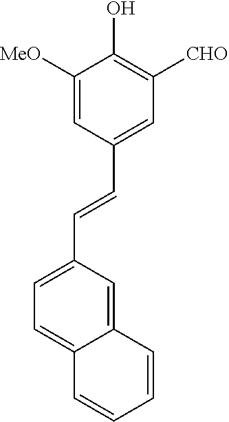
C1([MeO])=CC(C=CC2=CC=C3C(=C2)C=CC=C3)=CC([CHO])=C1O
